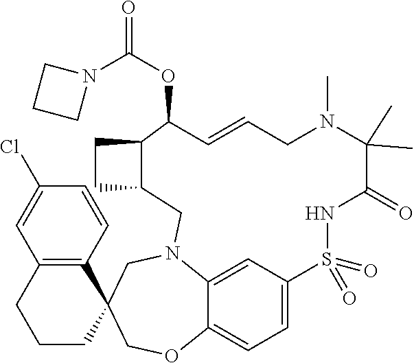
C12=CC3=CC=C1OCC1(CN2CC2CCC2C(OC(N2CCC2)=O)C=CCN(C)C(C)(C)C(=O)NS3(=O)=O)C2=C(CCC1)C=C(Cl)C=C2
